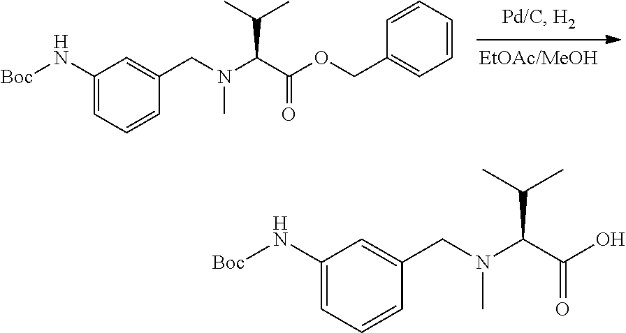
C1=CC=CC(COC(C(N(C)CC2=CC(N[Boc])=CC=C2)C(C)C)=O)=C1.OC(C(N(C)CC1=CC(N[Boc])=CC=C1)C(C)C)=O
